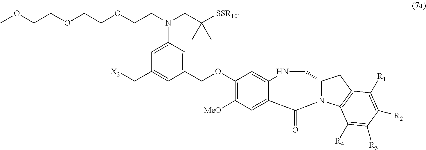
C1(OCC2=CC(N(CCOCCOCCOC)CC([SSR101])(C)C)=CC(C[X2])=C2)=C([MeO])C=C2C(=C1)NCC1N(C3=C(C1)C([R1])=C([R2])C([R3])=C3[R4])C2=O
